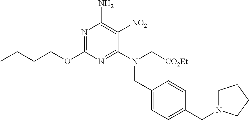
N1=C(OCCCC)N=C(N(C[CO2Et])CC2=CC=C(CN3CCCC3)C=C2)C([NO2])=C1N
